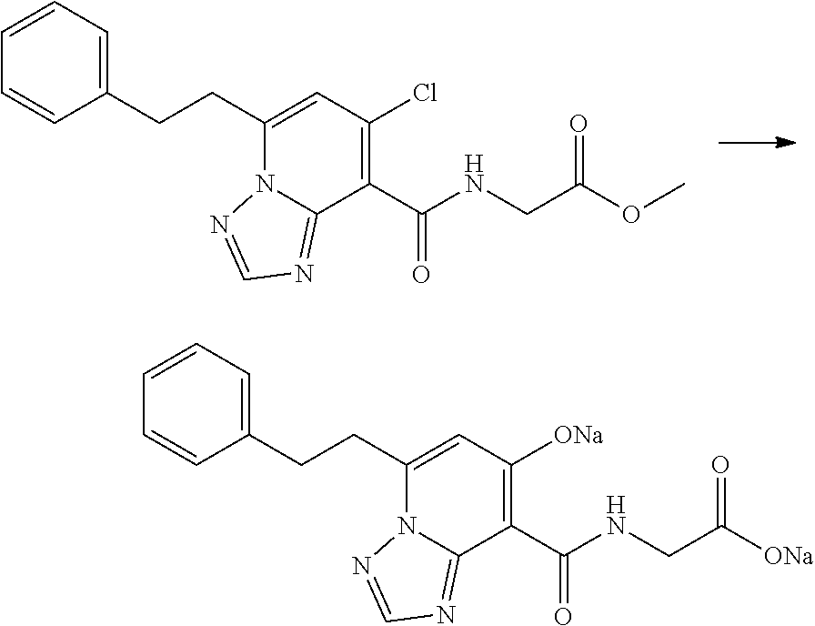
C1(C(NCC(OC)=O)=O)=C(Cl)C=C(CCC2=CC=CC=C2)N2C1=NC=N2.C1(C(NCC([ONa])=O)=O)=C([ONa])C=C(CCC2=CC=CC=C2)N2C1=NC=N2
